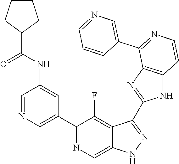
C1=NC=C(C2=NC=C3C(=C2F)C(C2=NC4=C(N2)C=CN=C4C2=CN=CC=C2)=NN3)C=C1NC(C1CCCC1)=O
